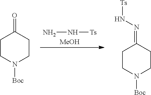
N([Ts])N.[MeOH].O=C1CCN([Boc])CC1.[Ts]NN=C1CCN([Boc])CC1
